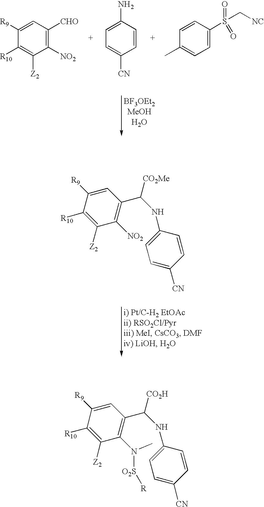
C1=C([R9])C([R10])=C([Z2])C([NO2])=C1[CHO].C1(N)=CC=C([CN])C=C1.C1=CC(C)=CC=C1S(C[NC])(=O)=O.C1=C([R9])C([R10])=C([Z2])C([NO2])=C1C(NC1=CC=C([CN])C=C1)[CO2Me].C1=C([R9])C([R10])=C([Z2])C(N([O2S][R])C)=C1C(NC1=CC=C([CN])C=C1)[CO2H]
